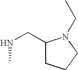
C1(CNC)CCCN1CC
